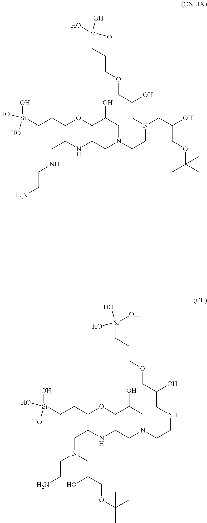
[Si](CCCOCC(CN(CCN(CC(O)COC(C)(C)C)CC(COCCC[Si](O)(O)O)O)CCNCCNCCN)O)(O)(O)O.[Si](CCCOCC(CN(CCNCC(COCCC[Si](O)(O)O)O)CCNCCN(CCN)CC(COC(C)(C)C)O)O)(O)(O)O
